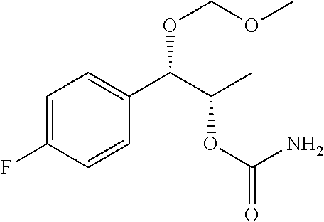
C1=C(F)C=CC(C(C(C)OC(=O)N)OCOC)=C1
